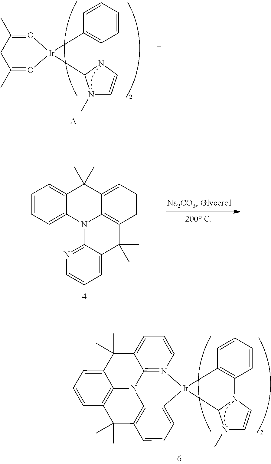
C1=CC=C2C(=C1)C(C)(C)C1=CC=CC3=C1N2C1=NC=CC=C1C3(C)C.C1C(C)=O[Ir]2(O=C1C)C1N(C)C=CN1C1=C2C=CC=C1.[A].C1=CN2=C3C(=C1)C(C)(C)C1=CC=CC4=C1N3C1=C(C4(C)C)C=CC=C1[Ir]21C2N(C)C=CN2C2=C1C=CC=C2
